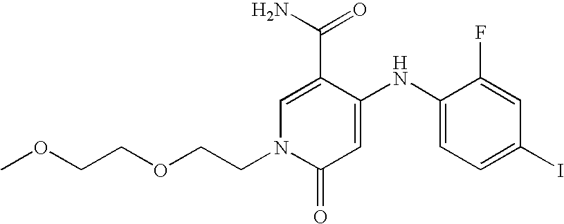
C1=C(C(N)=O)C(NC2=CC=C(I)C=C2F)=CC(=O)N1CCOCCOC
